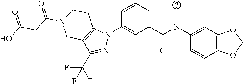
C1(N(C(C2=CC=CC(N3C4=C(C(C(F)(F)F)=N3)CN(C(CC(=O)O)=O)CC4)=C2)=O)C)=CC2=C(C=C1)OCO2
